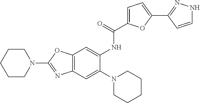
C12=C(C=C(N3CCCCC3)C(NC(C3=CC=C(C4=NNC=C4)O3)=O)=C1)N=C(N1CCCCC1)O2
